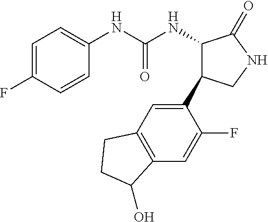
C1=CC(F)=CC=C1NC(NC1C(C2=CC3=C(C=C2F)C(O)CC3)CNC1=O)=O
